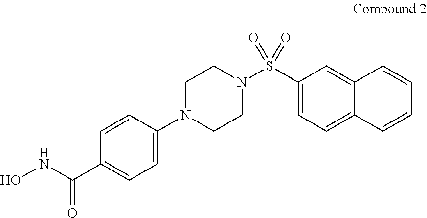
ONC(C1=CC=C(N2CCN(S(C3=CC=C4C(=C3)C=CC=C4)(=O)=O)CC2)C=C1)=O
